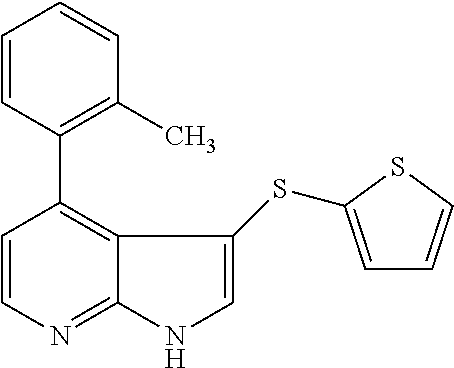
C1=CC(C2=C3C(=NC=C2)NC=C3SC2=CC=CS2)=C(C)C=C1
